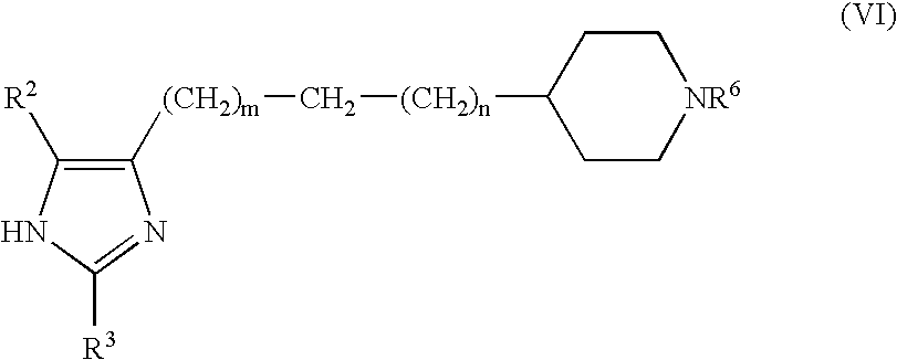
C1([(CH2)m]C[(CH2)n]C2CC[NR6]CC2)=C([R2])NC([R3])=N1
